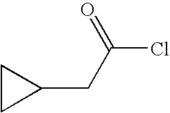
C1(CC(Cl)=O)CC1
